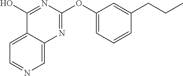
C1=NC=C2C(=C1)C(O)=NC(OC1=CC=CC(CCC)=C1)=N2
